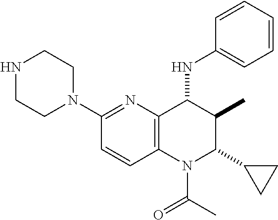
C1(N2CCNCC2)=NC2=C(C=C1)N(C(C)=O)C(C1CC1)C(C)C2NC1=CC=CC=C1
